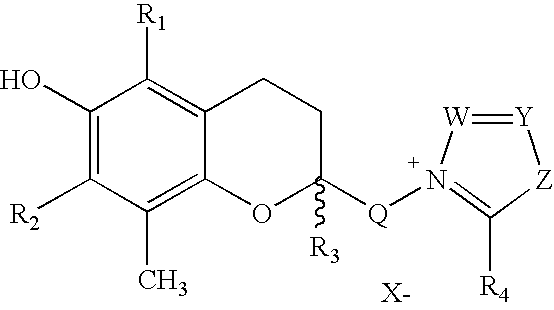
C1(O)=C([R2])C(C)=C2C(=C1[R1])CCC([Q]N1=C([R4])[Z][Y]=[W]1)([R3])O2.[X-]
